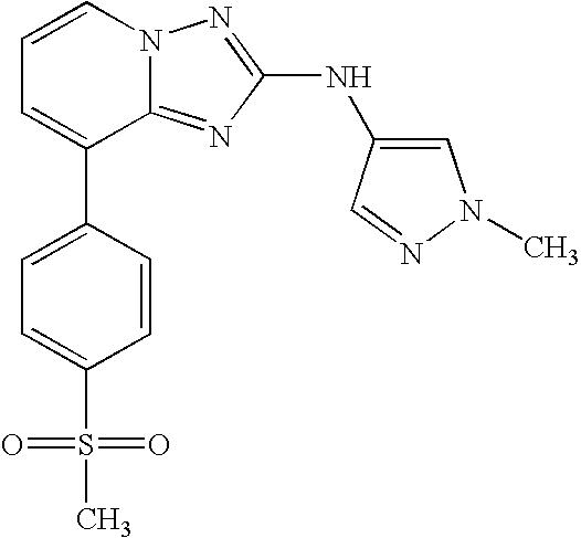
C1=CN2C(=NC(NC3=CN(C)N=C3)=N2)C(C2=CC=C(S(=O)(=O)C)C=C2)=C1
